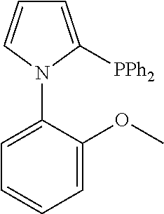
C1=C(N2C([PPh2])=CC=C2)C(OC)=CC=C1
